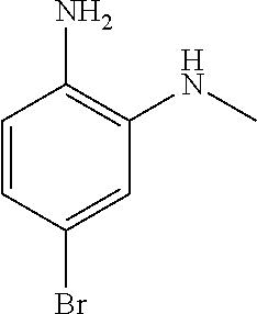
C1=CC(Br)=CC(NC)=C1N
